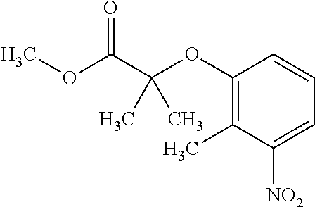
C1(OC(C(OC)=O)(C)C)=C(C)C([NO2])=CC=C1
